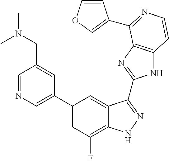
C1=C(C2=CC(F)=C3C(=C2)C(C2=NC4=C(N2)C=CN=C4C2=COC=C2)=NN3)C=C(CN(C)C)C=N1
